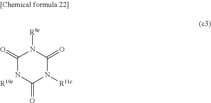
C1(=O)NC(=O)N([R11c])C(=O)N1[R9c].[R10c]
